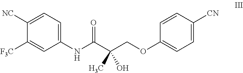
O=C(C(COC1=CC=C([CN])C=C1)(O)C)NC1=CC=C([NC])C([F3C])=C1
